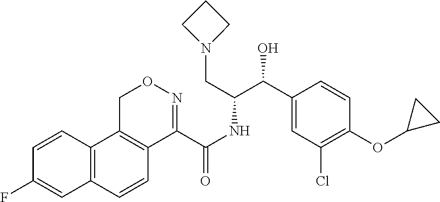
C12=C(C=CC3=C1CON=C3C(NC(C(C1=CC(Cl)=C(OC3CC3)C=C1)O)CN1CCC1)=O)C=C(F)C=C2
